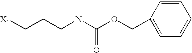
[X1]CCCNC(OCC1=CC=CC=C1)=O
